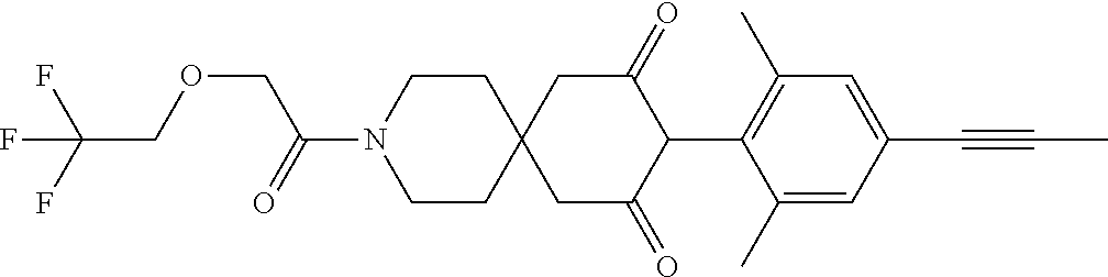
C1CN(C(=O)COCC(F)(F)F)CCC12CC(=O)C(C1=C(C)C=C(C#CC)C=C1C)C(=O)C2
